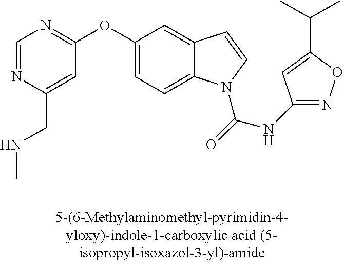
C1=NC(CNC)=CC(OC2=CC=C3C(=C2)C=CN3C(=O)NC2=NOC(C(C)C)=C2)=N1
